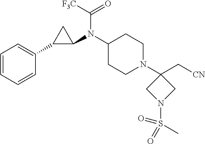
C1=CC=CC(C2C(N(C3CCN(C4(C[CN])CN(S(=O)(=O)C)C4)CC3)C([F3C])=O)C2)=C1
